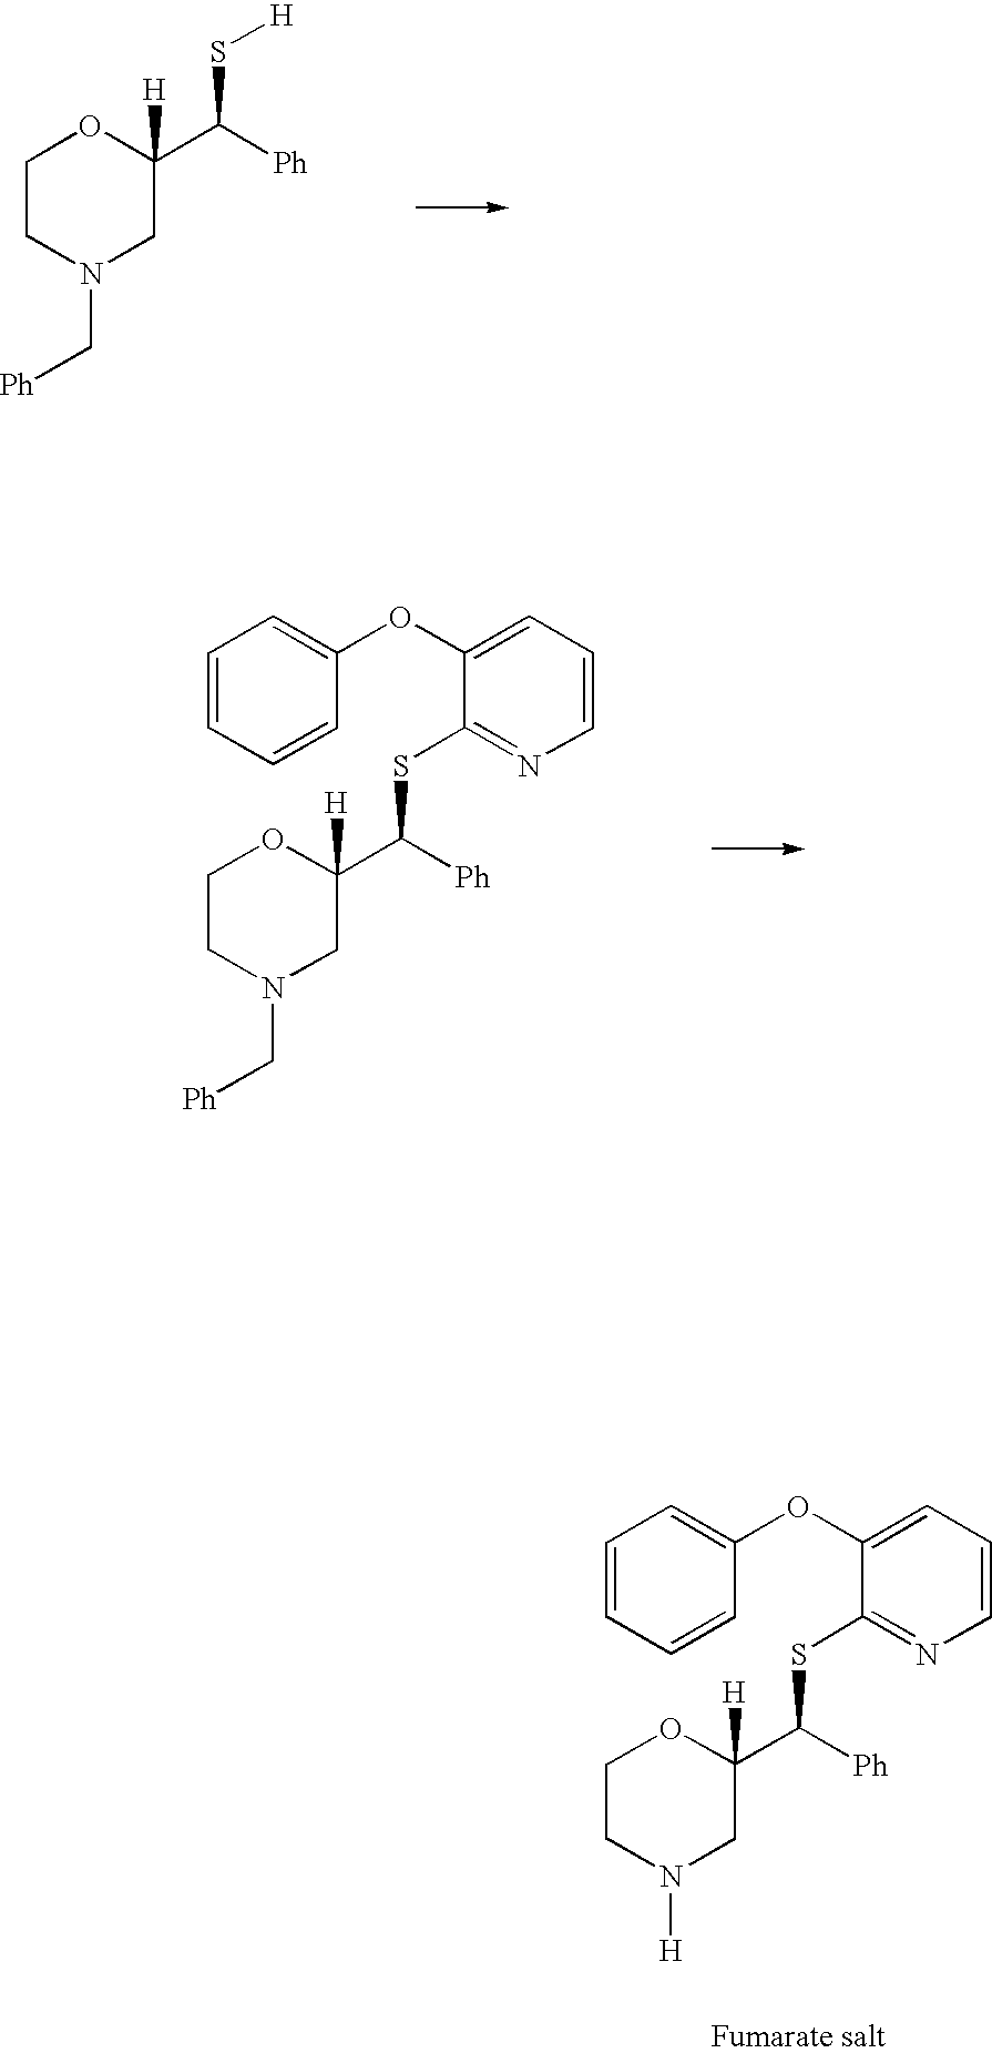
C1CN([H])CC(C([Ph])SC2=NC=CC=C2OC2=CC=CC=C2)([H])O1.C1CN(C[Ph])CC(C([Ph])S[H])([H])O1.C1CN(C[Ph])CC(C([Ph])SC2=NC=CC=C2OC2=CC=CC=C2)([H])O1
